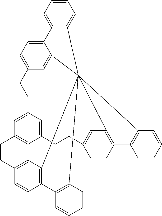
C12=CC3=CC(=C1)CCC1=CC4=C(C=C1)C1=C(C=CC=C1)C415(C)(C4=CC(=CC=C4C4=CC=CC=C41)CC3)C1=C(C=CC(=C1)CC2)C1=C5C=CC=C1
